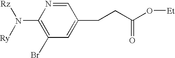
C1=NC(N([Ry])[Rz])=C(Br)C=C1CCC(O[Et])=O
